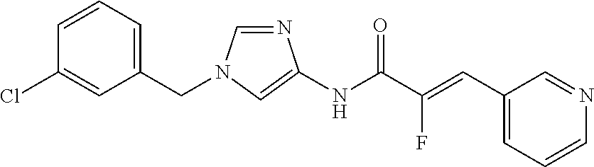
C1(CN2C=NC(NC(C(=CC3=CC=CN=C3)F)=O)=C2)=CC=CC(Cl)=C1
